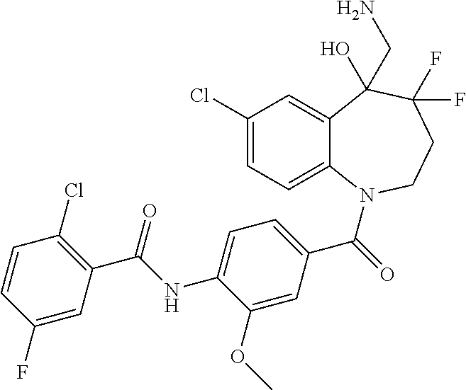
C12=CC(Cl)=CC=C1N(C(=O)C1=CC=C(NC(C3=C(Cl)C=CC(F)=C3)=O)C(OC)=C1)CCC(F)(F)C2(CN)O
